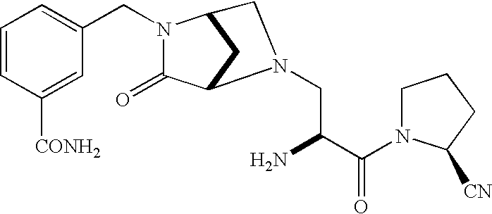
C1=CC([CONH2])=CC(CN2C(=O)C3CC2CN3CC(C(N2C([CN])CCC2)=O)N)=C1
